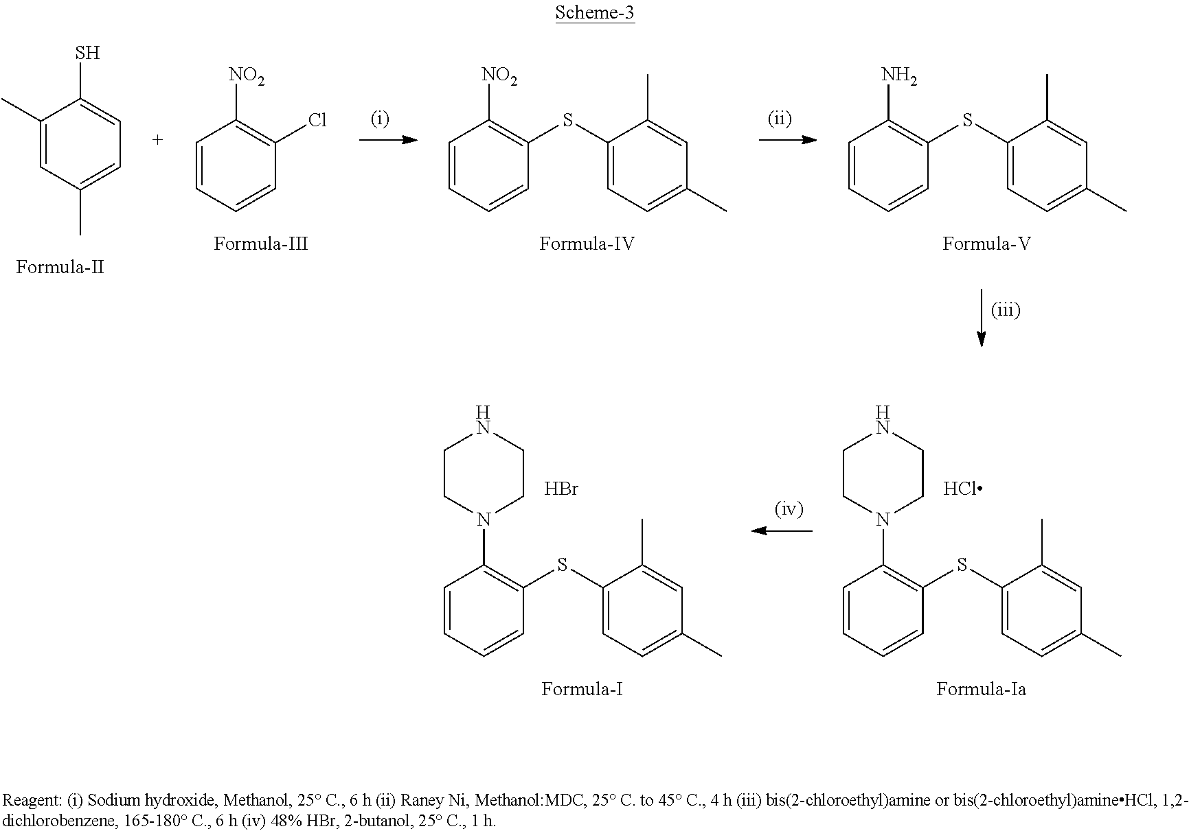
C1=CC=CC(SC2=CC=C(C)C=C2C)=C1N1CCNCC1.C1=CC=CC(SC2=CC=C(C)C=C2C)=C1N1CCNCC1.Br.C1(C)=CC(C)=CC=C1S.C1=CC=CC(Cl)=C1[NO2].C1=CC=CC(SC2=CC=C(C)C=C2C)=C1[NO2].C1=CC=CC(SC2=CC=C(C)C=C2C)=C1N
